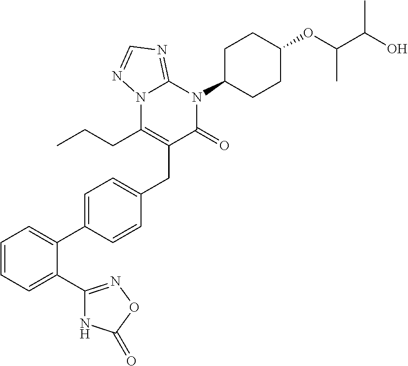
C1=CC=C(C2=NOC(=O)N2)C(C2=CC=C(CC3=C(CCC)N4C(=NC=N4)N(C4CCC(OC(C(O)C)C)CC4)C3=O)C=C2)=C1
